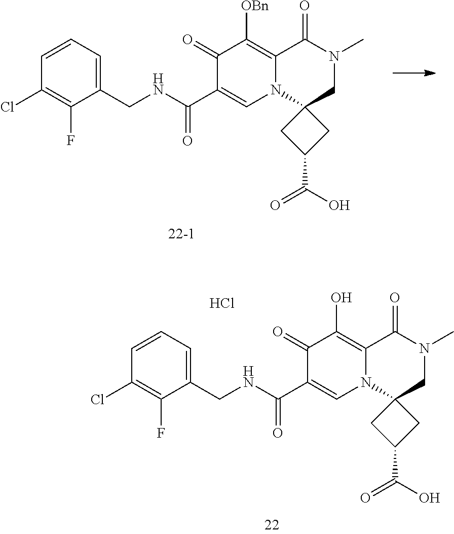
C1(CNC(C2=CN3C(=C([OBn])C2=O)C(=O)N(C)CC32CC(C(O)=O)C2)=O)=CC=CC(Cl)=C1F.C1(CNC(C2=CN3C(=C(O)C2=O)C(=O)N(C)CC32CC(C(=O)O)C2)=O)=CC=CC(Cl)=C1F.Cl
